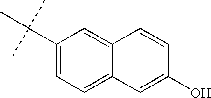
C1(C(C)(C)C)=CC=C2C(=C1)C=CC(O)=C2
